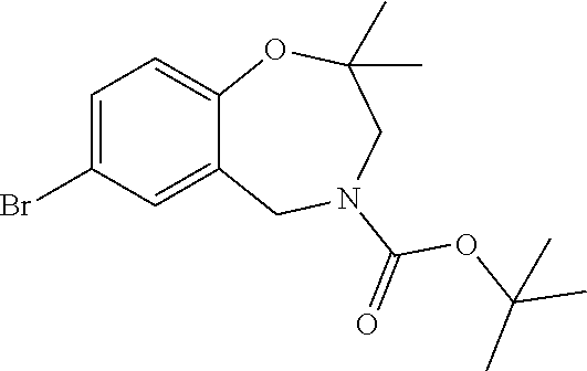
C1=C(Br)C=C2C(=C1)OC(C)(C)CN(C(=O)OC(C)(C)C)C2
